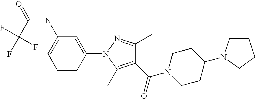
C1(C(=O)N2CCC(N3CCCC3)CC2)=C(C)N(C2=CC(NC(C(F)(F)F)=O)=CC=C2)N=C1C
